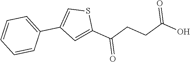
C1=CC=CC(C2=CSC(C(CCC(=O)O)=O)=C2)=C1
